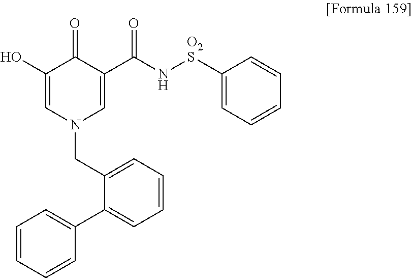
OC1=CN(CC2=CC=CC=C2C2=CC=CC=C2)C=C(C(N[O2S]C2=CC=CC=C2)=O)C1=O
